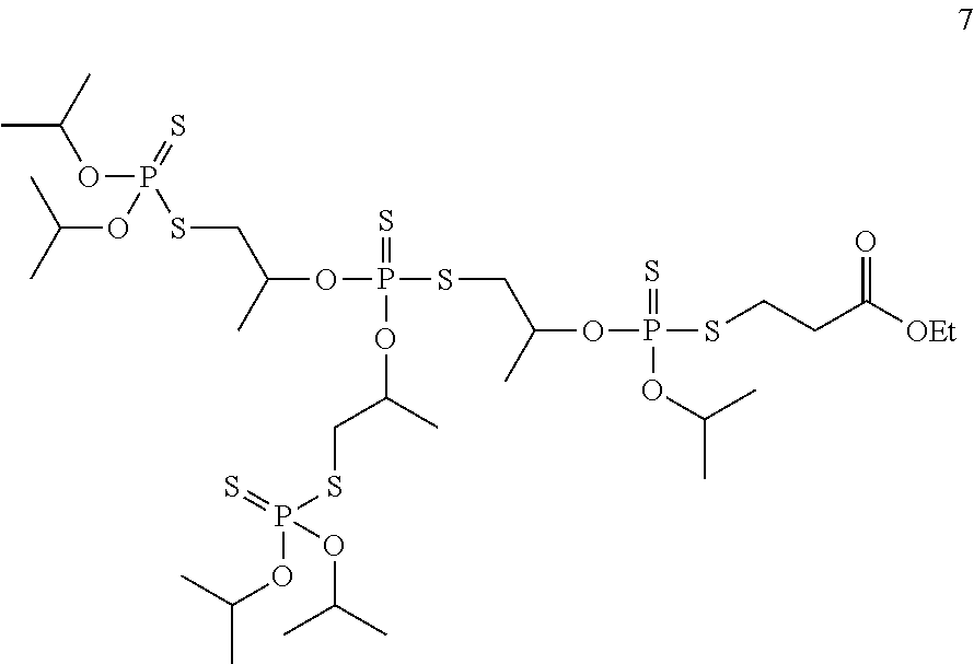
CC(C)OP(SCC(OP(SCC(OP(SCCC(=O)[OEt])(=S)OC(C)C)C)(=S)OC(CSP(=S)(OC(C)C)OC(C)C)C)C)(=S)OC(C)C
